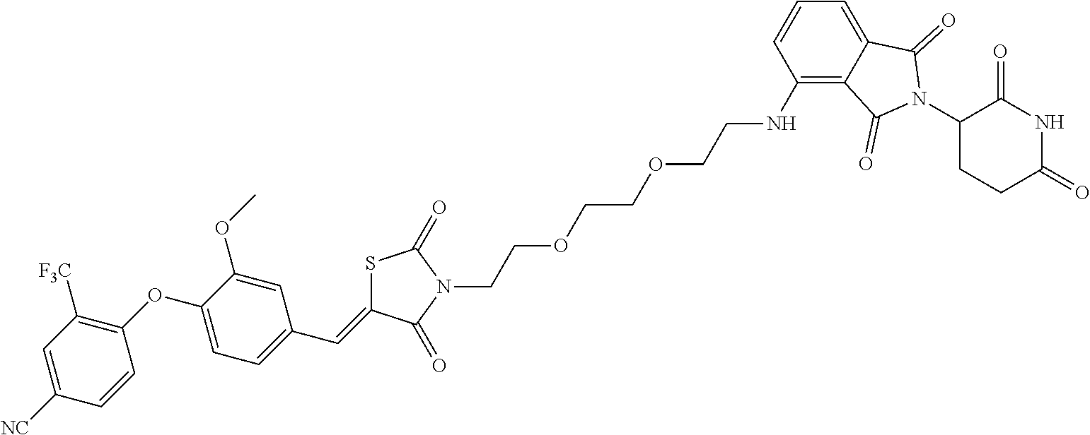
C1=C([NC])C=CC(OC2=CC=C(C=C3SC(=O)N(CCOCCOCCNC4=C5C(=CC=C4)C(=O)N(C4CCC(=O)NC4=O)C5=O)C3=O)C=C2OC)=C1[F3C]
